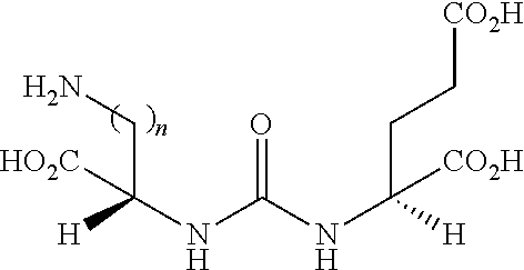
[H]C(NC(NC([H])(CC[CO2H])[CO2H])=O)(CN)[HO2C]
